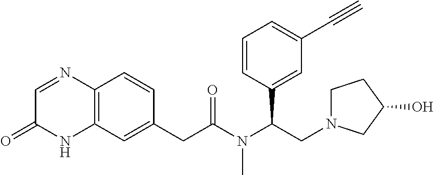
C12=C(C=C(CC(N(C(CN3CCC(O)C3)C3=CC(C#C)=CC=C3)C)=O)C=C1)NC(=O)C=N2
